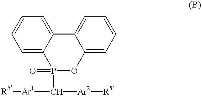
C12=CC=CC=C1P(=O)(C([Ar2][R5])[Ar1][R5])OC1=CC=CC=C21
